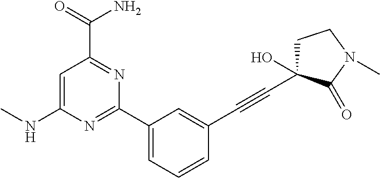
C1=C(NC)N=C(C2=CC=CC(C#CC3(O)CCN(C)C3=O)=C2)N=C1C(=O)N
